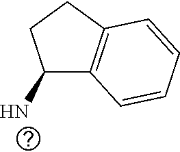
C1(N)C2=C(CC1)C=CC=C2
